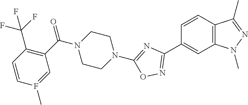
C1=CC2=C(C=C1C1=NOC(N3CCN(C(C4=C(C(F)(F)F)C=CF(C)=C4)=O)CC3)=N1)N(C)N=C2C
